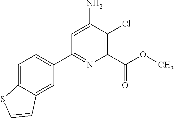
C1=C(N)C(Cl)=C(C(OC)=O)N=C1C1=CC=C2C(=C1)C=CS2
